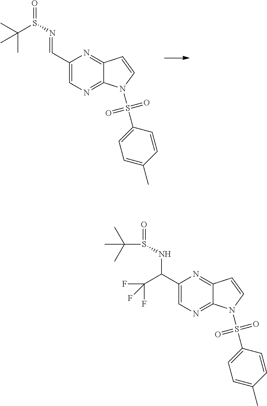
C1(C(NS(=O)C(C)(C)C)C(F)(F)F)=CN=C2C(=N1)C=CN2S(C1=CC=C(C)C=C1)(=O)=O.C1(C=NS(=O)C(C)(C)C)=CN=C2C(=N1)C=CN2S(C1=CC=C(C)C=C1)(=O)=O
